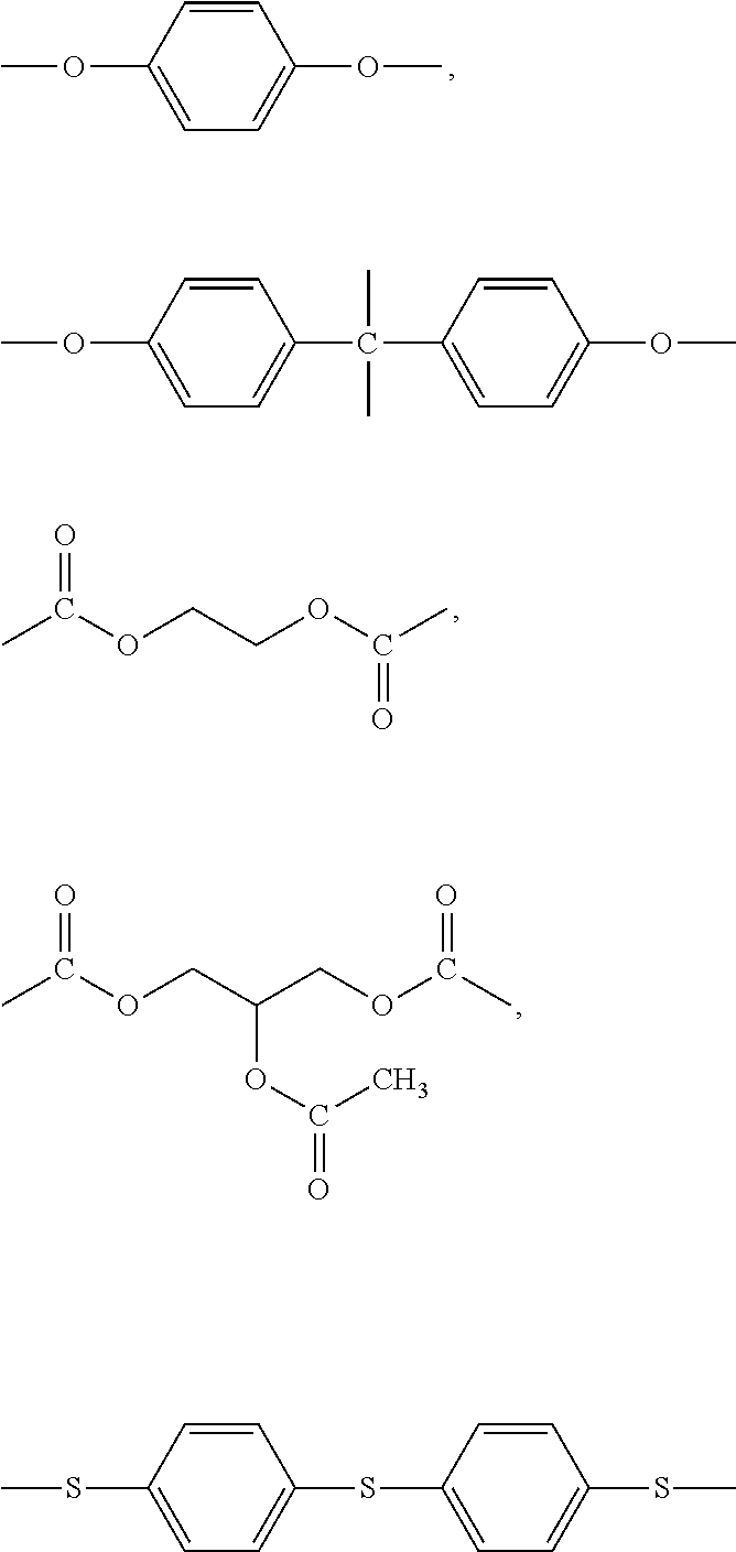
C1=C(OC)C=CC(OC)=C1.CC(OCCOC(=O)C)=O.CC(OCC(COC(C)=O)OC(C)=O)=O.C1=C(OC)C=CC(C(C2=CC=C(OC)C=C2)(C)C)=C1.C1=CC(SC)=CC=C1SC1=CC=C(SC)C=C1
